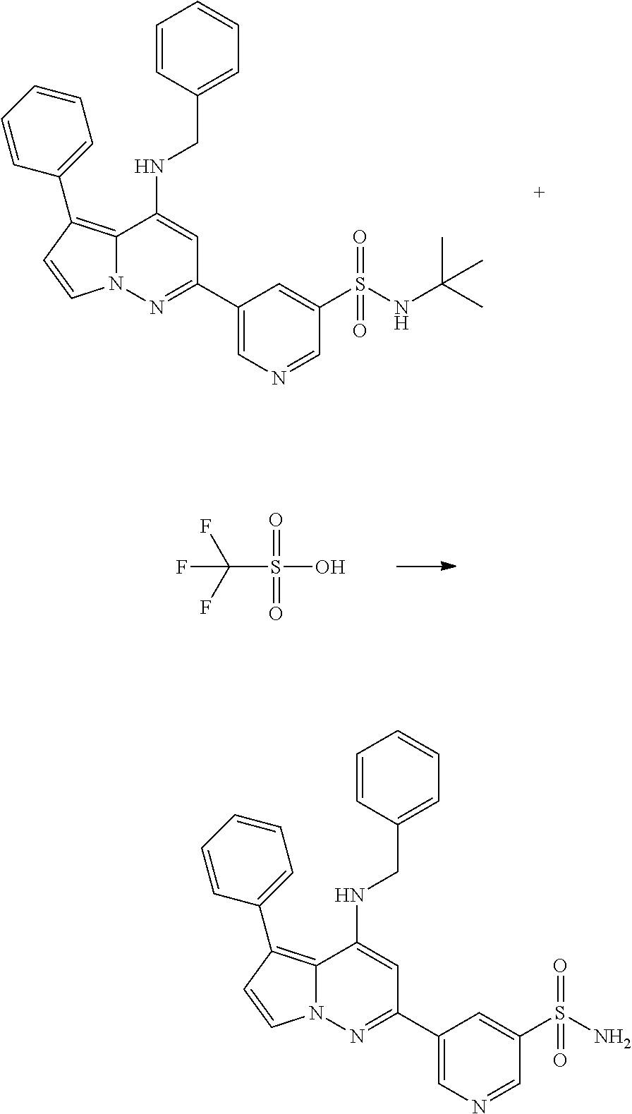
C1=C(C2=NN3C(=C(C4=CC=CC=C4)C=C3)C(NCC3=CC=CC=C3)=C2)C=C(S(NC(C)(C)C)(=O)=O)C=N1.C(S(O)(=O)=O)(F)(F)F.C1=C(C2=NN3C(=C(C4=CC=CC=C4)C=C3)C(NCC3=CC=CC=C3)=C2)C=C(S(N)(=O)=O)C=N1
